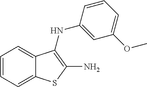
C1(OC)=CC=CC(NC2=C(N)SC3=CC=CC=C32)=C1
